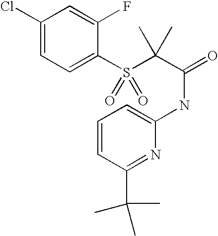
C1(Cl)=CC=C(S(C(C(=O)NC2=CC=CC(C(C)(C)C)=N2)(C)C)(=O)=O)C(F)=C1
